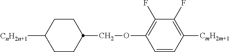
C1CC(COC2=C(F)C(F)=C([CmH2m+1])C=C2)CCC1[CnH2n+1]
